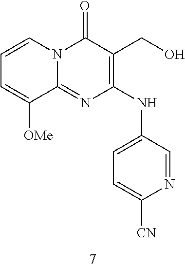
C1=CC=C([OMe])C2=NC(NC3=CC=C([CN])N=C3)=C(CO)C(=O)N12
